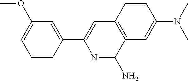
C1=CC(C2=CC3=C(C(N)=N2)C=C(N(C)C)C=C3)=CC(OC)=C1
